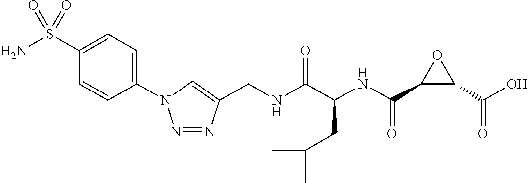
N1=NC(CNC(C(NC(C2C(C(O)=O)O2)=O)CC(C)C)=O)=CN1C1=CC=C(S(N)(=O)=O)C=C1
